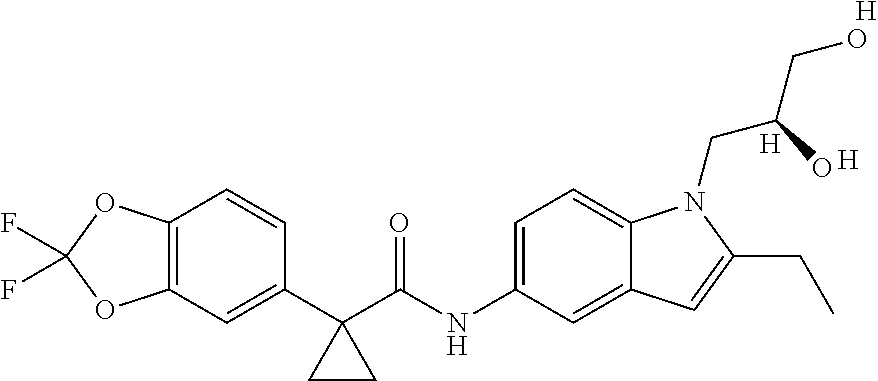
C12=C(C=C(C3(C(NC4=CC=C5C(=C4)C=C(CC)N5CC(CO)O)=O)CC3)C=C1)OC(F)(F)O2.[H].[H].[H]
